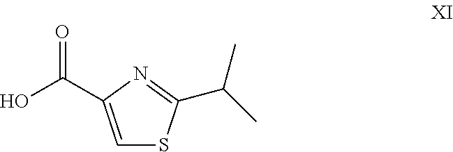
C1=C(C(O)=O)N=C(C(C)C)S1
